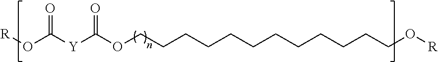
[R]OC([Y]C(OCCCCCCCCCCCCO[R])=O)=O
